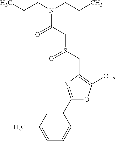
C1(C2=NC(CS(CC(N(CCC)CCC)=O)=O)=C(C)O2)=CC(C)=CC=C1
